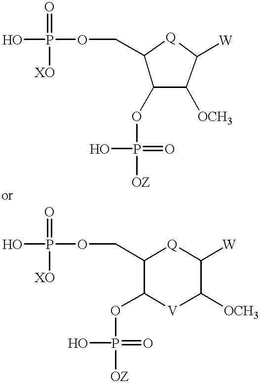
OP(OCC1C(OP([OZ])(=O)O)C([OCH3])C([W])[Q]1)(=O)[XO].OP(OCC1C(OP([OZ])(=O)O)[V]C([OCH3])C([W])[Q]1)(=O)[XO]
